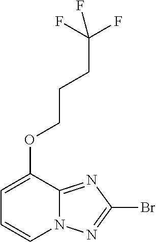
C1(OCCCC(F)(F)F)=CC=CN2C1=NC(Br)=N2
